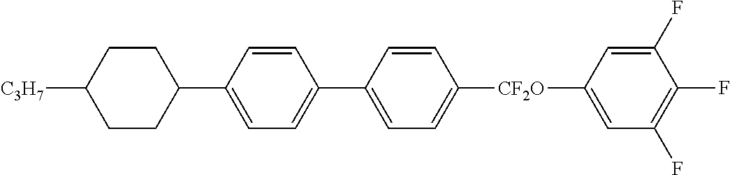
C1CC(C2=CC=C(C3=CC=C([CF2O]C4=CC(F)=C(F)C(F)=C4)C=C3)C=C2)CCC1[C3H7]
